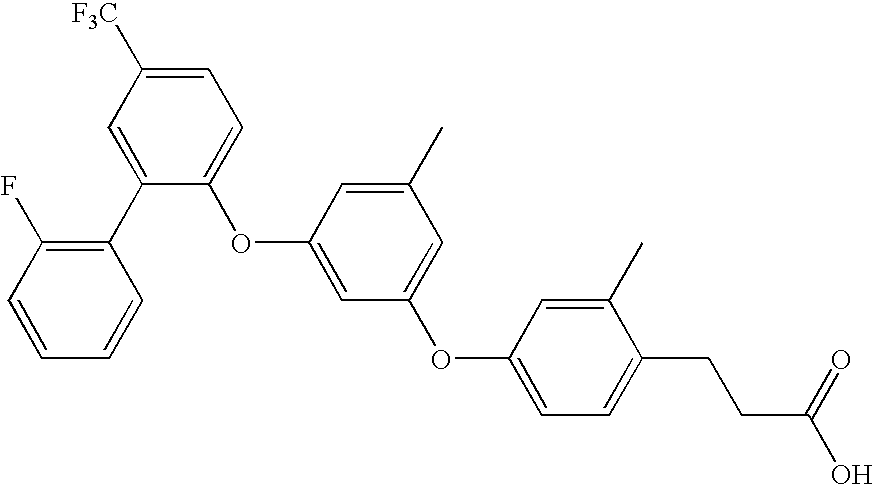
C1(C2=C(F)C=CC=C2)=CC([F3C])=CC=C1OC1=CC(OC2=CC=C(CCC(=O)O)C(C)=C2)=CC(C)=C1
